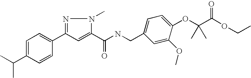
C1=C(C(C)C)C=CC(C2=NN(C)C(C(NCC3=CC=C(OC(C(OCC)=O)(C)C)C(OC)=C3)=O)=C2)=C1
